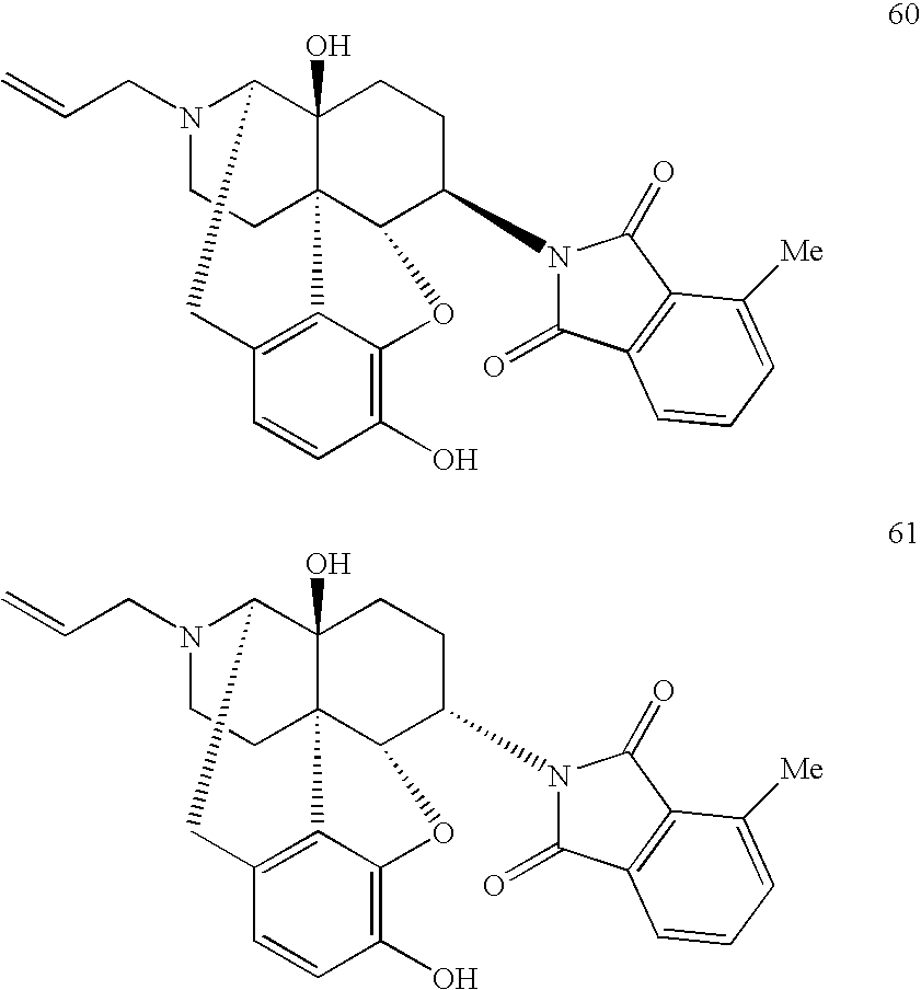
N1(CC=C)CCC23C4(O)C1CC1=C2C(=C(O)C=C1)OC3C(N1C(=O)C2=C(C1=O)C([Me])=CC=C2)CC4.N1(CC=C)CCC23C4(O)C1CC1=C2C(=C(O)C=C1)OC3C(N1C(=O)C2=C(C1=O)C([Me])=CC=C2)CC4
